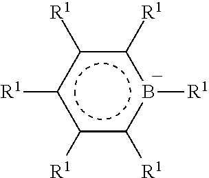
c1([R1])c([R1])c([R1])c([R1])c([R1])b1[R1]
